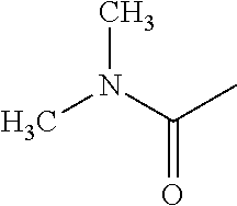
C(C)(=O)N(C)C
